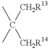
CC([CH2R14])([CH2R13])C
